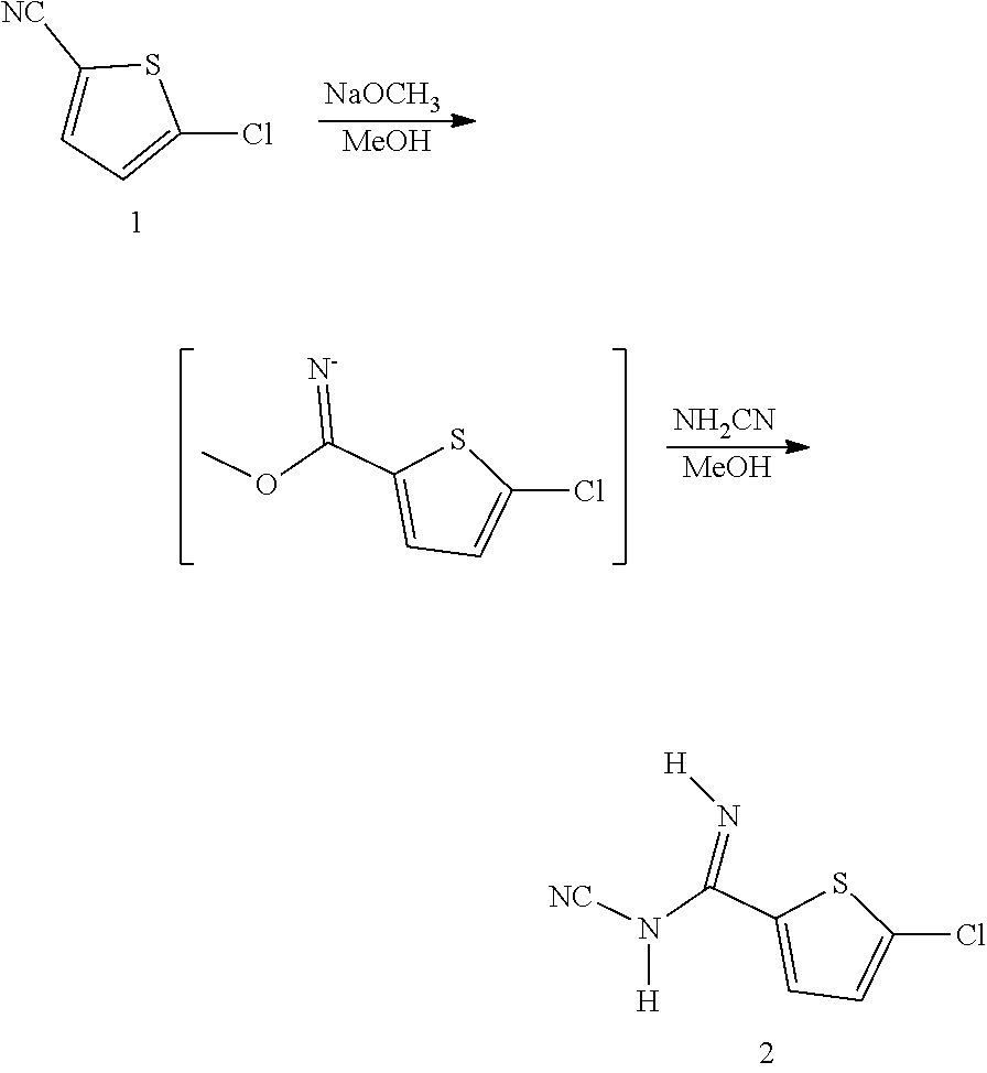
C1(C(N([NC])[H])=N[H])=CC=C(Cl)S1.C1([NC])=CC=C(Cl)S1.[NaOCH3].[MeOH].[NH2CN].[MeOH].C1(C(OC)=[N-])=CC=C(Cl)S1
